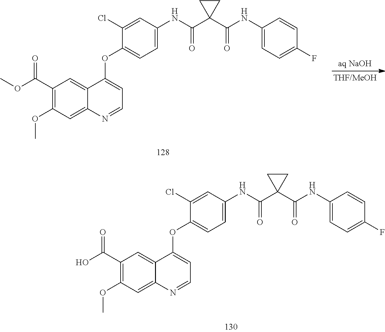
C1=CC(F)=CC=C1NC(C1(C(NC2=CC=C(OC3=CC=NC4=CC(OC)=C(C(O)=O)C=C34)C(Cl)=C2)=O)CC1)=O.C1=CC(F)=CC=C1NC(C1(C(NC2=CC=C(OC3=CC=NC4=CC(OC)=C(C(OC)=O)C=C34)C(Cl)=C2)=O)CC1)=O
